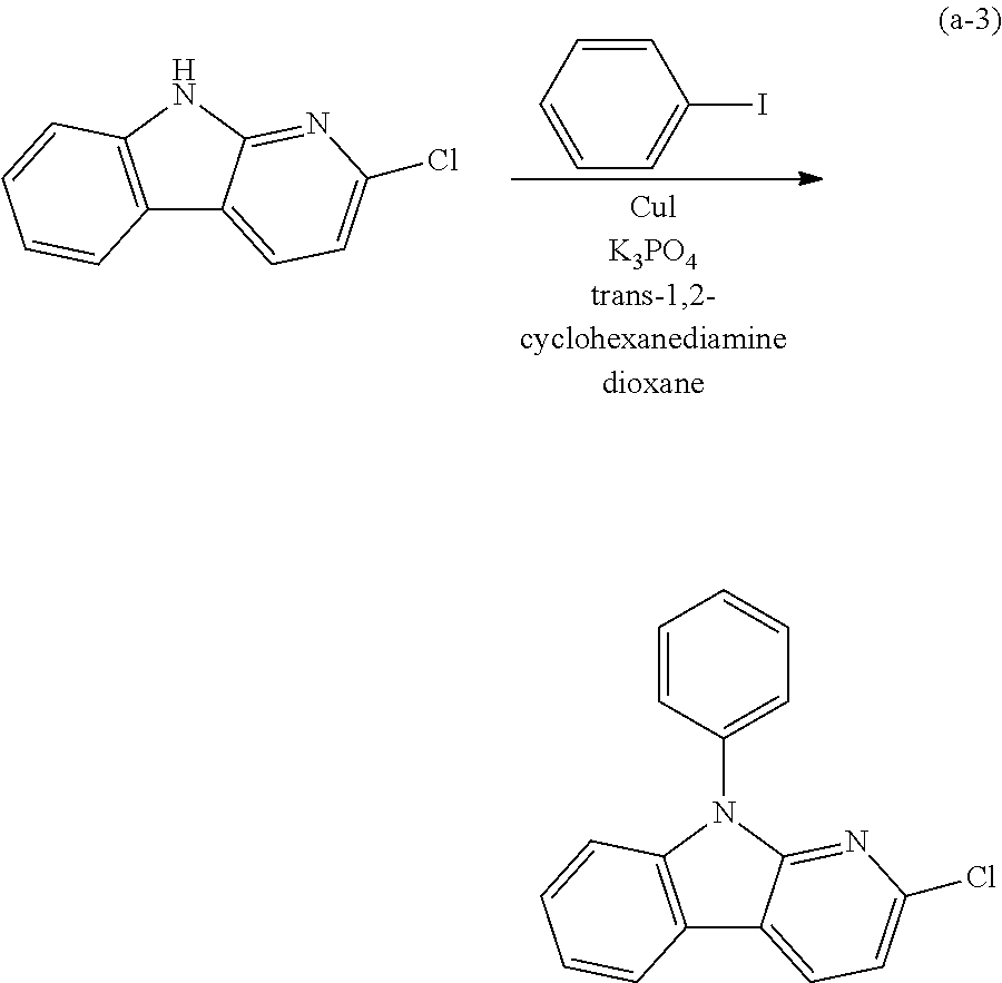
C1=CC=CC(I)=C1.C12=C(NC3=NC(Cl)=CC=C13)C=CC=C2.C12=C(N(C3=CC=CC=C3)C3=NC(Cl)=CC=C13)C=CC=C2
